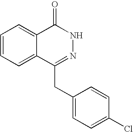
C1=CC=C2C(=C1)C(=O)NN=C2CC1=CC=C(Cl)C=C1
